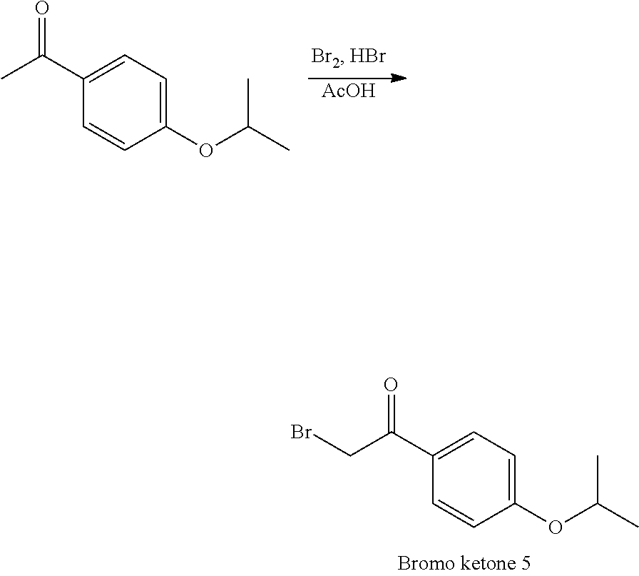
[AcOH].C1(OC(C)C)=CC=C(C(C)=O)C=C1.C1(OC(C)C)=CC=C(C(CBr)=O)C=C1
